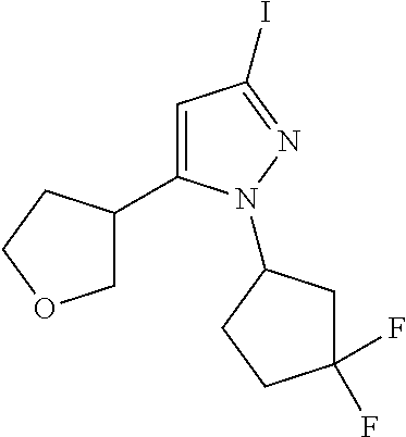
C1=C(C2COCC2)N(C2CC(F)(F)CC2)N=C1I
